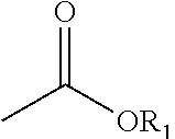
O=C([OR1])C
